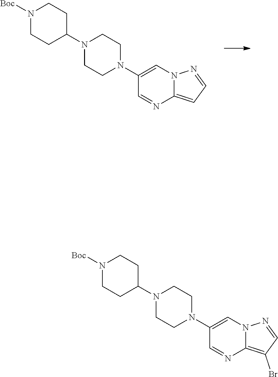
N12C(=CC=N1)N=CC(N1CCN(C3CCN([Boc])CC3)CC1)=C2.N12C(=C(Br)C=N1)N=CC(N1CCN(C3CCN([Boc])CC3)CC1)=C2
